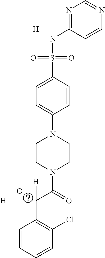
C1=CC=CC(Cl)=C1C(C(N1CCN(C2=CC=C(S(NC3=NC=NC=C3)(=O)=O)C=C2)CC1)=O)[H].[H].[H].O
